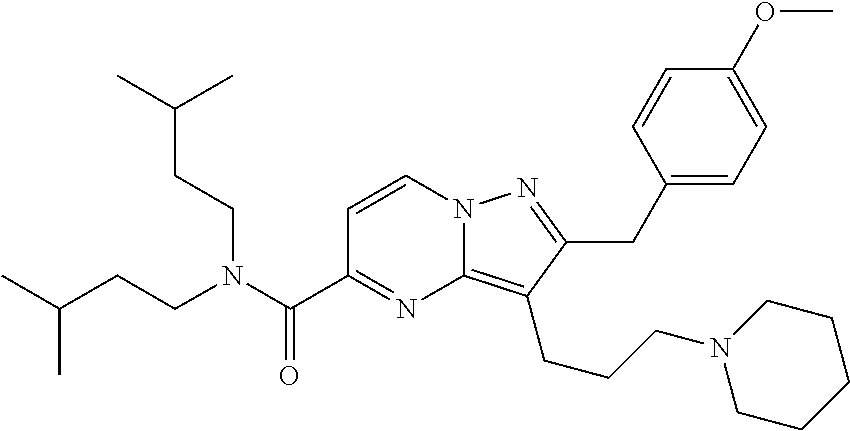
N12C(=C(CCCN3CCCCC3)C(CC3=CC=C(OC)C=C3)=N1)N=C(C(N(CCC(C)C)CCC(C)C)=O)C=C2
